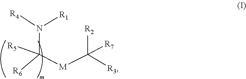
[R4]N([R1])C([R6])([R5])[M]C([R2])([R3])[R7]
